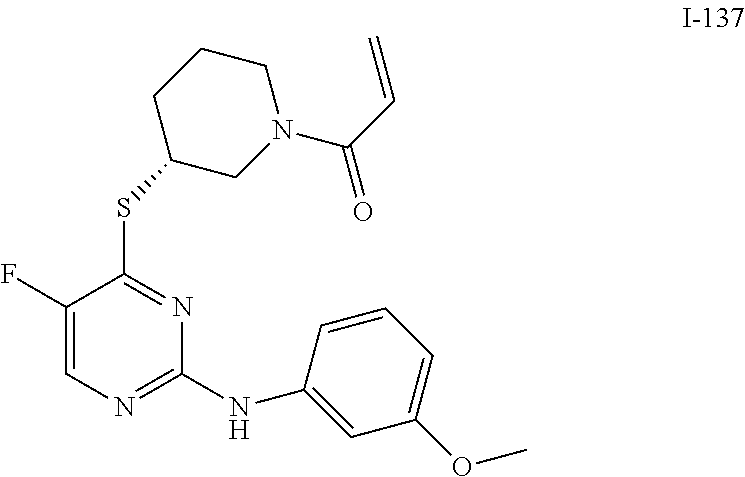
C1(F)=CN=C(NC2=CC(OC)=CC=C2)N=C1SC1CN(C(C=C)=O)CCC1
